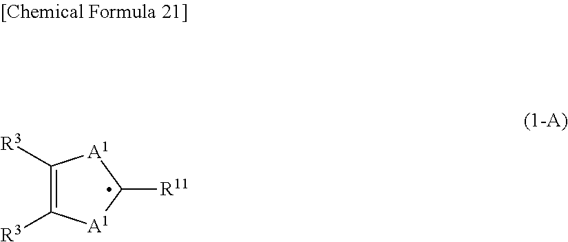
C1([R3])=C([R3])[A1]C([R11])[A1]1
